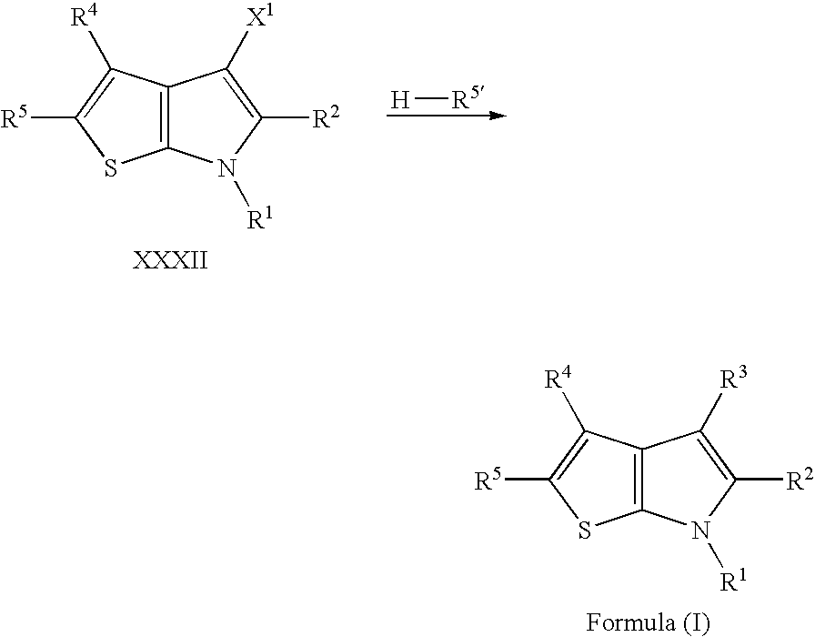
C12=C(N([R1])C([R2])=C1[R3])SC([R5])=C2[R4].C12=C(N([R1])C([R2])=C1[X1])SC([R5])=C2[R4].[H][R5]
